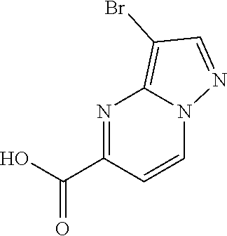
N1=C(C(=O)O)C=CN2C1=C(Br)C=N2
